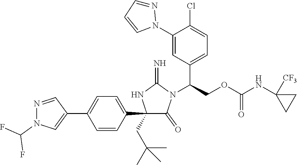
C1(C2=CC=C(C3=CN(C(F)F)N=C3)C=C2)(CC(C)(C)C)C(=O)N(C(COC(NC2([CF3])CC2)=O)C2=CC=C(Cl)C(N3N=CC=C3)=C2)C(=N)N1
